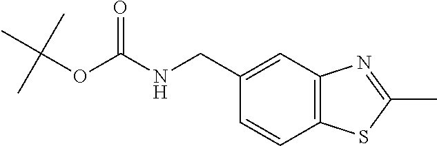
C(NC(=O)OC(C)(C)C)C1=CC2=C(C=C1)SC(C)=N2
